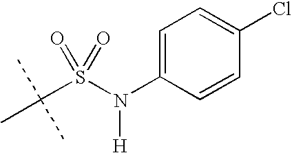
C1=C(N(S(C(C)(C)C)(=O)=O)[H])C=CC(Cl)=C1
